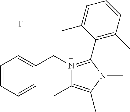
[I-].C(N1=C(C2=C(C)C=CC=C2C)N(C)C(C)=C1C)C1=CC=CC=C1
